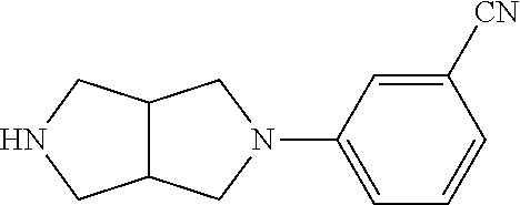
C1([CN])=CC(N2CC3C(C2)CNC3)=CC=C1
